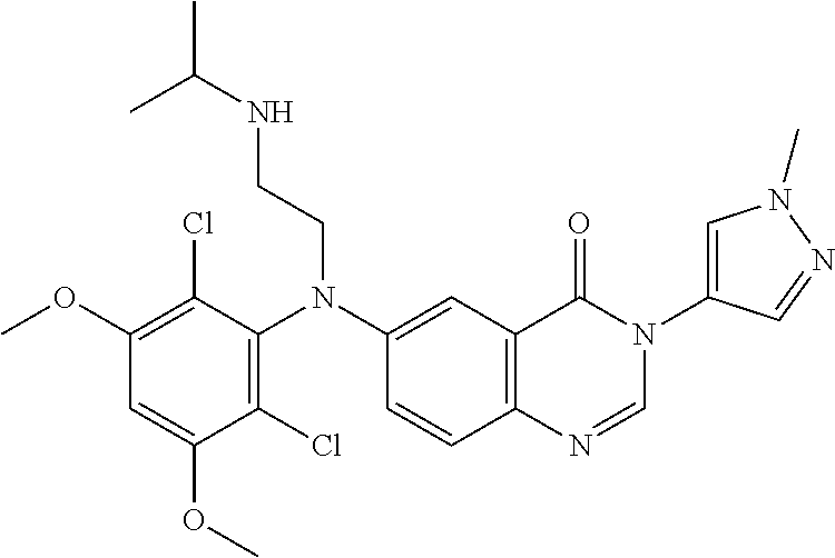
C1(Cl)=C(N(C2=CC3=C(C=C2)N=CN(C2=CN(C)N=C2)C3=O)CCNC(C)C)C(Cl)=C(OC)C=C1OC
